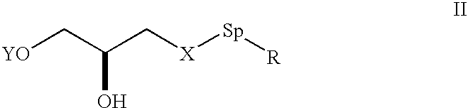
[YO]CC(C[X][Sp][R])O
